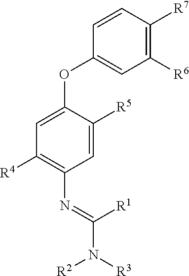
C1=C([R5])C(OC2=CC([R6])=C([R7])C=C2)=CC([R4])=C1N=C([R1])N([R2])[R3]
